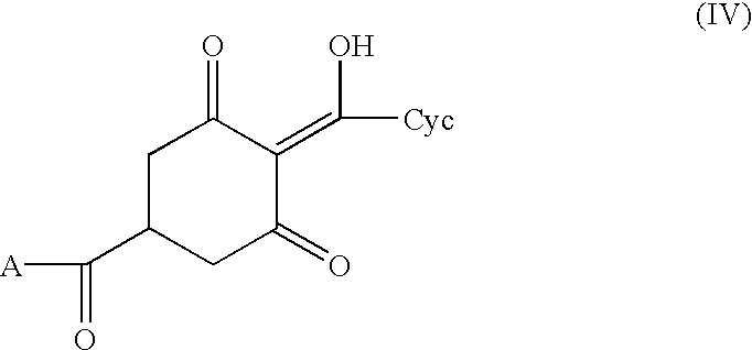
C1C(C([A])=O)CC(=O)C(=C([Cyc])O)C1=O
